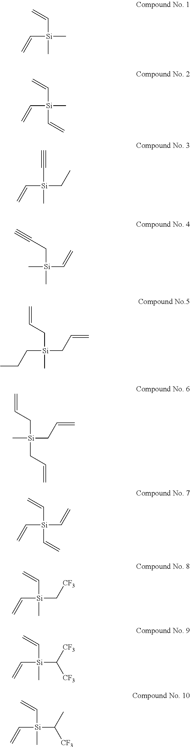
C([Si](C=C)(C)C)=C.C([Si](C=C)(C)C=C)=C.C([Si](C=C)(CC)C)#C.C([Si](C)(C=C)C)C#C.C([Si](CCC)(CC=C)C)C=C.C([Si](C)(CC=C)CC=C)C=C.C([Si](C=C)(C=C)C=C)=C.C([Si](C=C)(C[CF3])C)=C.C([Si](C=C)(C([CF3])[CF3])C)=C.C([Si](C=C)(C([CF3])C)C)=C
